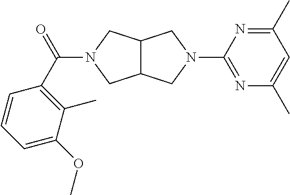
C12C(CN(C(=O)C3=C(C)C(OC)=CC=C3)C1)CN(C1=NC(C)=CC(C)=N1)C2
